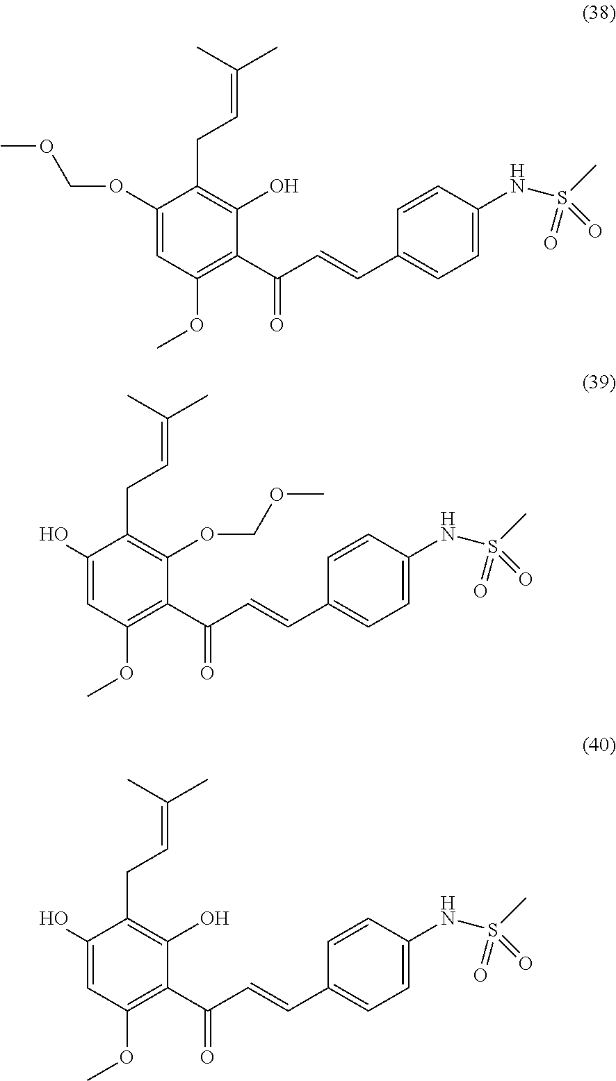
C1(OCOC)=CC(OC)=C(C(=O)C=CC2=CC=C(NS(=O)(C)=O)C=C2)C(O)=C1CC=C(C)C.C1(O)=CC(OC)=C(C(=O)C=CC2=CC=C(NS(=O)(C)=O)C=C2)C(OCOC)=C1CC=C(C)C.C1(O)=CC(OC)=C(C(=O)C=CC2=CC=C(NS(=O)(C)=O)C=C2)C(O)=C1CC=C(C)C
